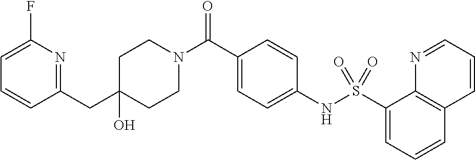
C1(CC2=NC(F)=CC=C2)(O)CCN(C(C2=CC=C(NS(C3=CC=CC4=C3N=CC=C4)(=O)=O)C=C2)=O)CC1
